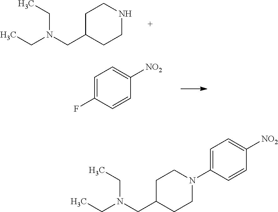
C1C(CN(CC)CC)CCNC1.C1=C(F)C=CC([NO2])=C1.C1C(CN(CC)CC)CCN(C2=CC=C([NO2])C=C2)C1
